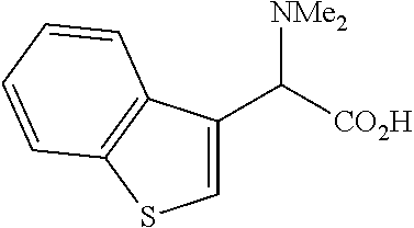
C1(C([CO2H])[NMe2])=CSC2=C1C=CC=C2
